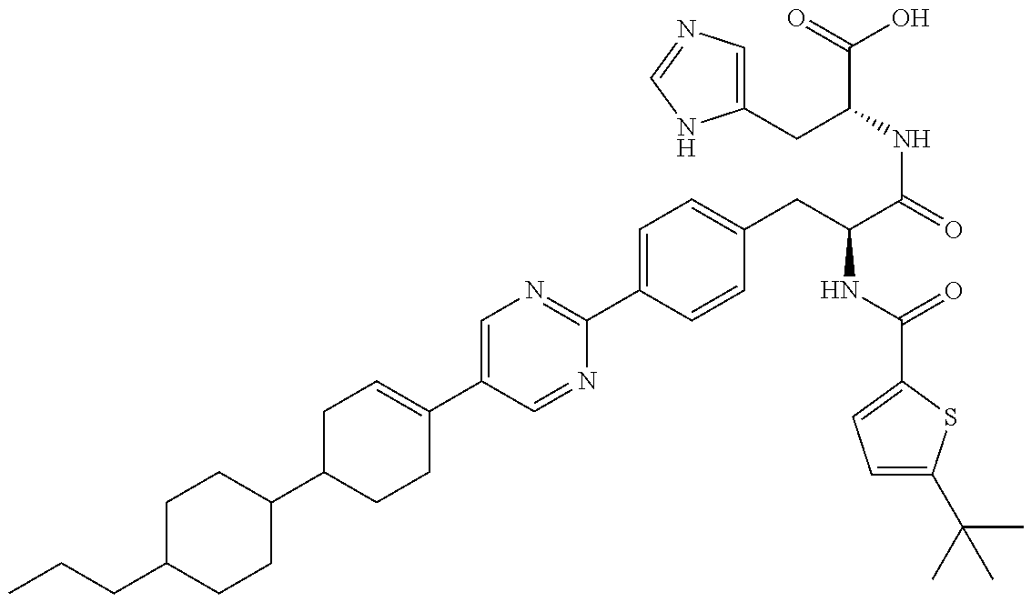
C1(C2CCC(C3=CN=C(C4=CC=C(CC(NC(=O)C5=CC=C(C(C)(C)C)S5)C(NC(CC5=CN=CN5)C(O)=O)=O)C=C4)N=C3)=CC2)CCC(CCC)CC1
